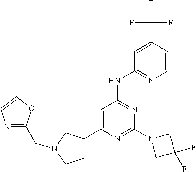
N1=C(N2CC(F)(F)C2)N=C(NC2=NC=CC(C(F)(F)F)=C2)C=C1C1CCN(CC2=NC=CO2)C1
